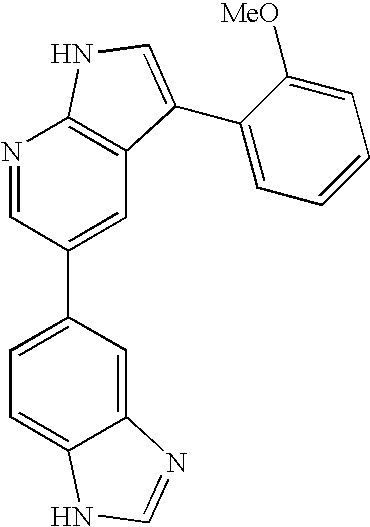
N1=CC(C2=CC=C3C(=C2)N=CN3)=CC2=C1NC=C2C1=CC=CC=C1[MeO]
